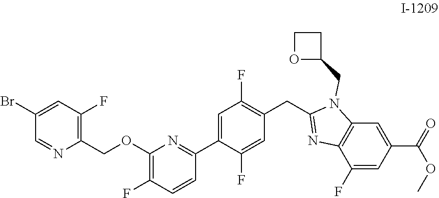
C1=C(C2=NC(OCC3=C(F)C=C(Br)C=N3)=C(F)C=C2)C(F)=CC(CC2=NC3=C(N2CC2CCO2)C=C(C(OC)=O)C=C3F)=C1F
